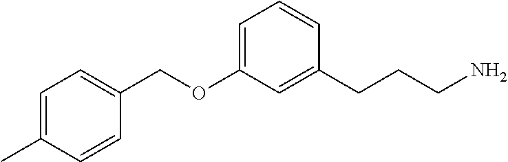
O(C1=CC=CC(CCCN)=C1)CC1=CC=C(C)C=C1
